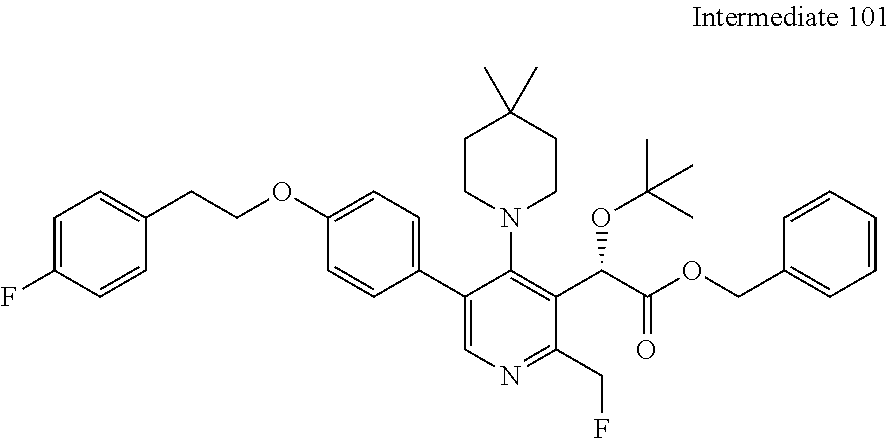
C1=C(F)C=CC(CCOC2=CC=C(C3=CN=C(CF)C(C(C(OCC4=CC=CC=C4)=O)OC(C)(C)C)=C3N3CCC(C)(C)CC3)C=C2)=C1
